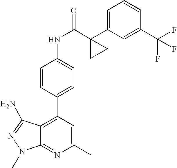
C1(C)=CC(C2=CC=C(NC(=O)C3(C4=CC=CC(C(F)(F)F)=C4)CC3)C=C2)=C2C(=N1)N(C)N=C2N
